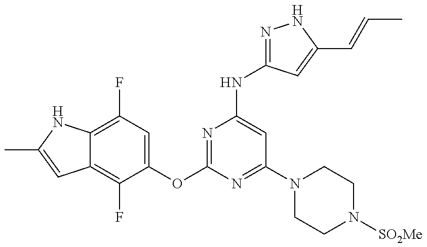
C12=C(F)C(OC3=NC(NC4=NNC(C=CC)=C4)=CC(N4CCN([SO2Me])CC4)=N3)=CC(F)=C1NC(C)=C2
